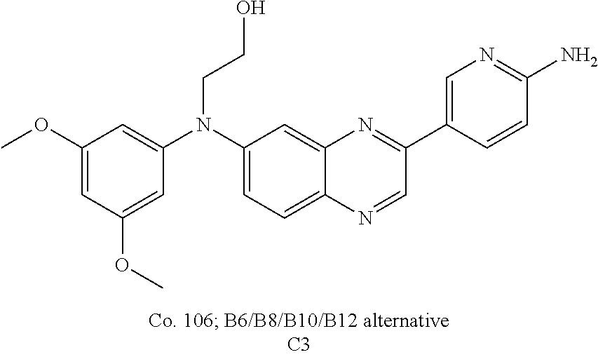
C1(OC)=CC(OC)=CC(N(C2=CC=C3C(=C2)N=C(C2=CN=C(N)C=C2)C=N3)CCO)=C1
